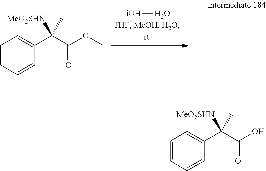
C1=CC=CC(C(C(OC)=O)(C)[MeO2SHN])=C1.[LiOH][H2O].C1=CC=CC(C(C(O)=O)(C)[MeO2SHN])=C1
